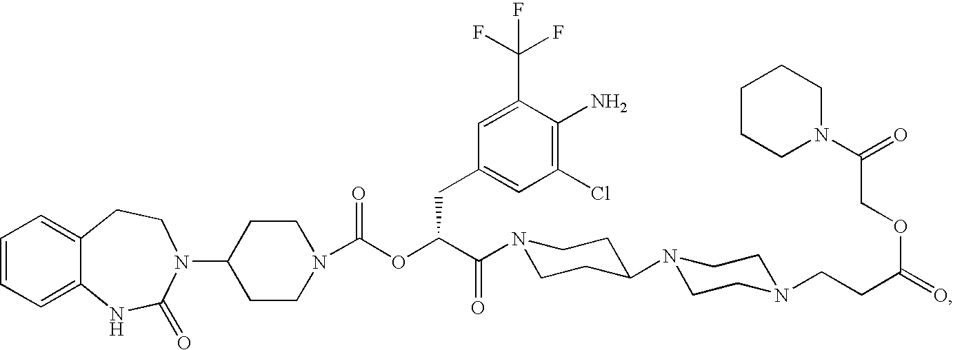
C1=CC=C2C(=C1)CCN(C1CCN(C(OC(C(=O)N3CCC(N4CCN(CCC(=O)OCC(N5CCCCC5)=O)CC4)CC3)CC3=CC(Cl)=C(N)C(C(F)(F)F)=C3)=O)CC1)C(=O)N2
